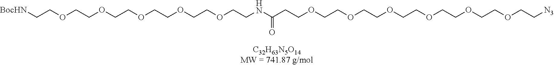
C(COCCOCCOCCOCCOCCOCCC(NCCOCCOCCOCCOCCOCC[BocHN])=O)[N3]
